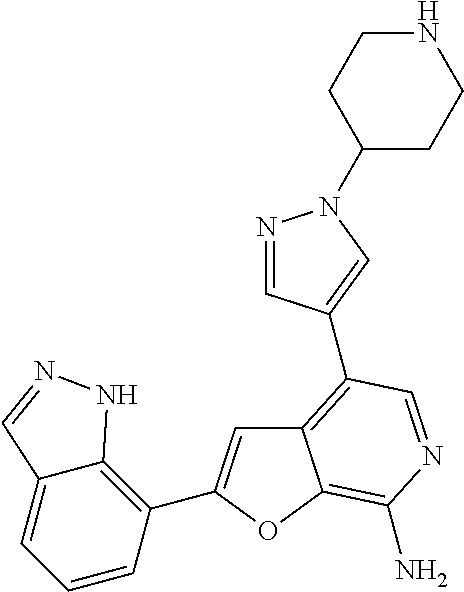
C12=C(C3=CN(C4CCNCC4)N=C3)C=NC(N)=C1OC(C1=C3C(=CC=C1)C=NN3)=C2
